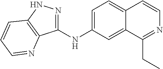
C1=C(NC2=NNC3=C2N=CC=C3)C=C2C(=C1)C=CN=C2CC
